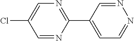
C1=NN=CC=C1C1=NC=C(Cl)C=N1
